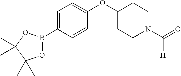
C1=C(B2OC(C)(C)C(C)(C)O2)C=CC(OC2CCN(C(=O)[H])CC2)=C1
